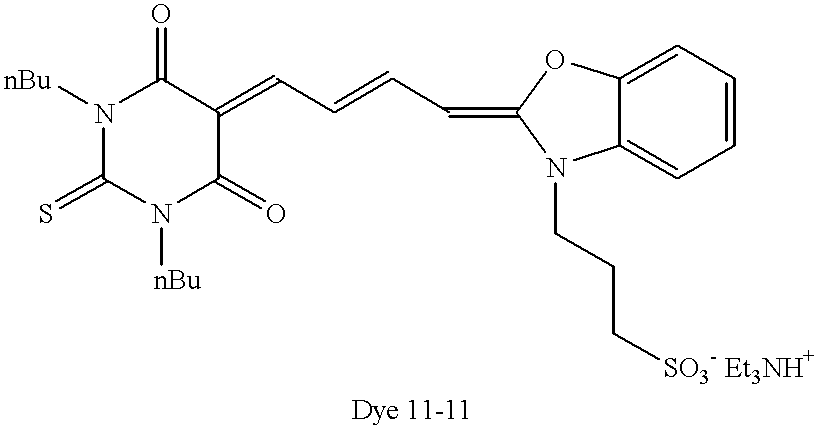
C1(=S)N([nBu])C(=O)C(=CC=CC=C2OC3=CC=CC=C3N2CCC[SO3- Et3NH+])C(=O)N1[nBu]
